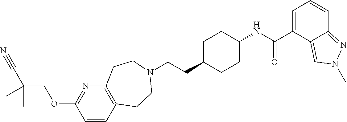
C(CC1CCC(NC(C2=CC=CC3=NN(C)C=C23)=O)CC1)N1CCC2=C(N=C(OCC(C)(C#N)C)C=C2)CC1
